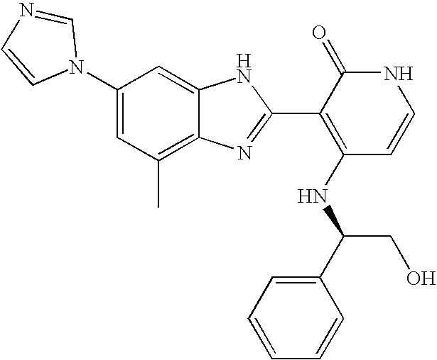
C1(C)=C2C(=CC(N3C=NC=C3)=C1)NC(C1=C(NC(CO)C3=CC=CC=C3)C=CNC1=O)=N2
